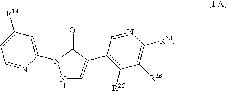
N1=CC=C([R1A])C=C1N1NC=C(C2=C([R2C])C([R2B])=C([R2A])N=C2)C1=O
